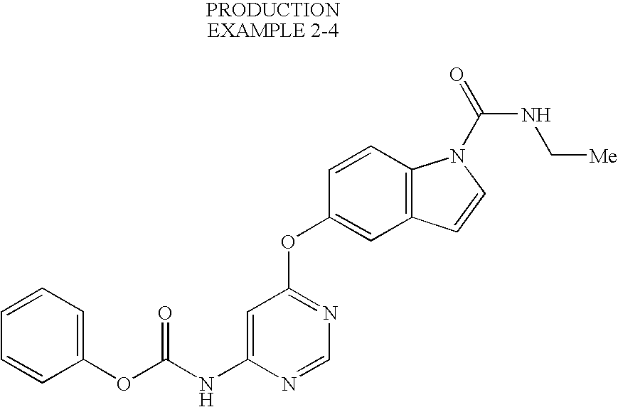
C1=C(NC(OC2=CC=CC=C2)=O)N=CN=C1OC1=CC2=C(C=C1)N(C(NC[Me])=O)C=C2
